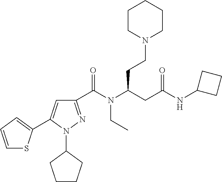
C1(C(N(C(CC(NC2CCC2)=O)CCN2CCCCC2)CC)=O)=NN(C2CCCC2)C(C2=CC=CS2)=C1
